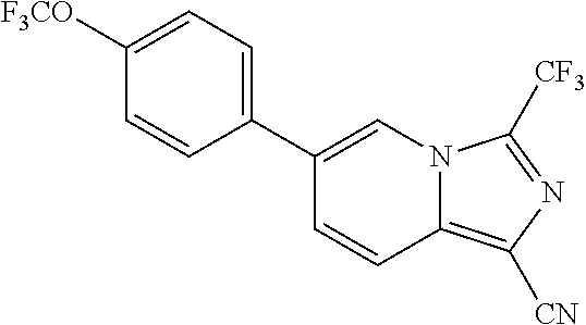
C1([F3CO])=CC=C(C2=CN3C(=C([CN])N=C3[CF3])C=C2)C=C1
